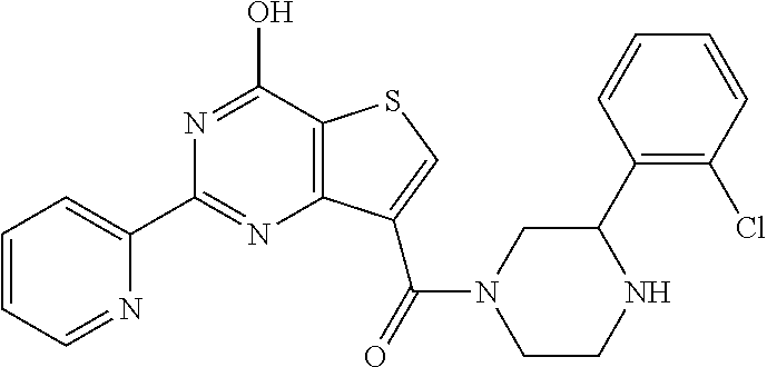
C1(C2=CC=CC=N2)=NC2=C(C(O)=N1)SC=C2C(=O)N1CCNC(C2=C(Cl)C=CC=C2)C1
